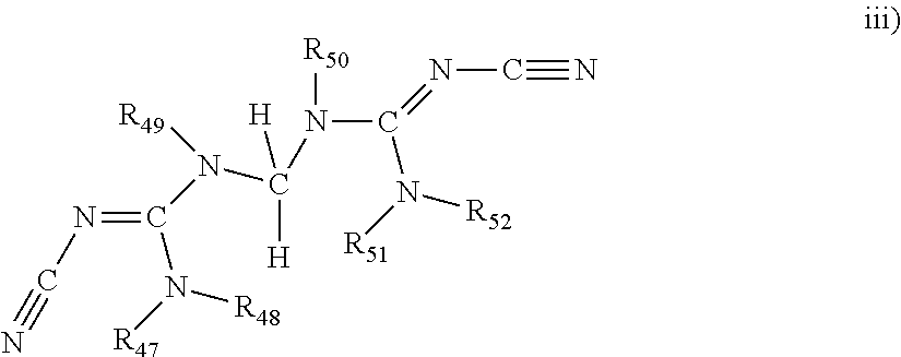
C(#N)N=C(N([R51])[R52])N([R50])C(N(C(N([R47])[R48])=NC#N)[R49])([H])[H]
